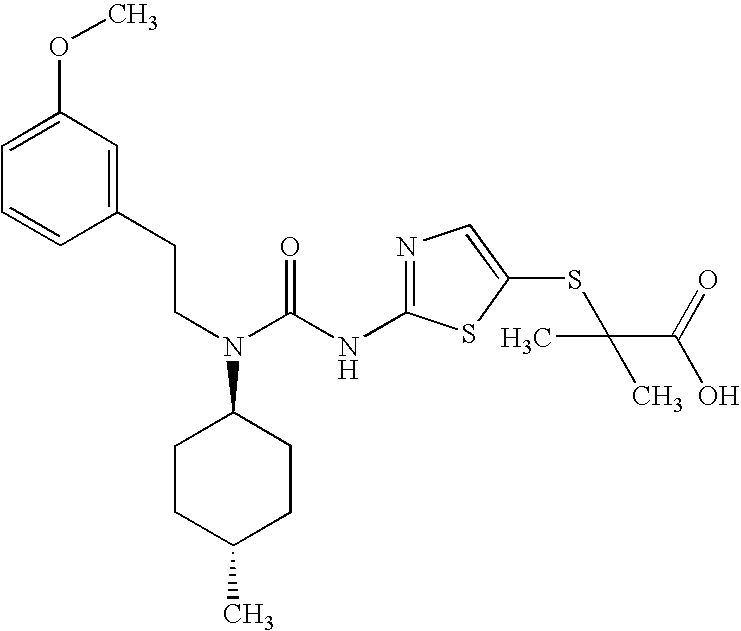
C(CN(C(NC1=NC=C(SC(C(O)=O)(C)C)S1)=O)C1CCC(C)CC1)C1=CC(OC)=CC=C1
